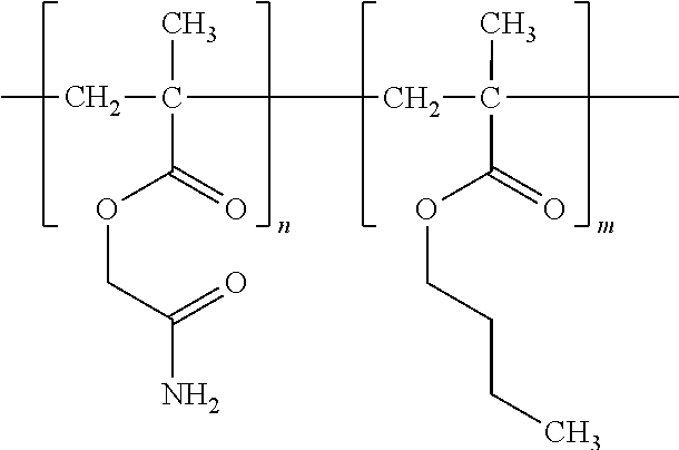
CCC(CC(C)(C)C(OCCCC)=O)(C)C(OCC(N)=O)=O
